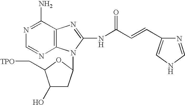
C1(O)CC(N2C3=C(C(N)=NC=N3)N=C2NC(C=CC2=CNC=N2)=O)OC1C[TPO]
